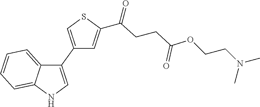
C1(C2=CNC3=CC=CC=C23)=CSC(C(=O)CCC(OCCN(C)C)=O)=C1
